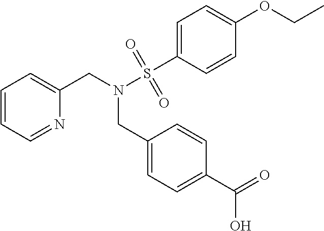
C1=CC=NC(CN(S(C2=CC=C(OCC)C=C2)(=O)=O)CC2=CC=C(C(=O)O)C=C2)=C1
